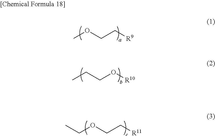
COCC[R9].CCCO[R10].CCOCC[R11]
